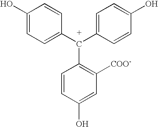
C1(O)=CC=C(C(C2=CC=C(O)C=C2)C2=C([COO-])C=C(O)C=C2)C=C1
